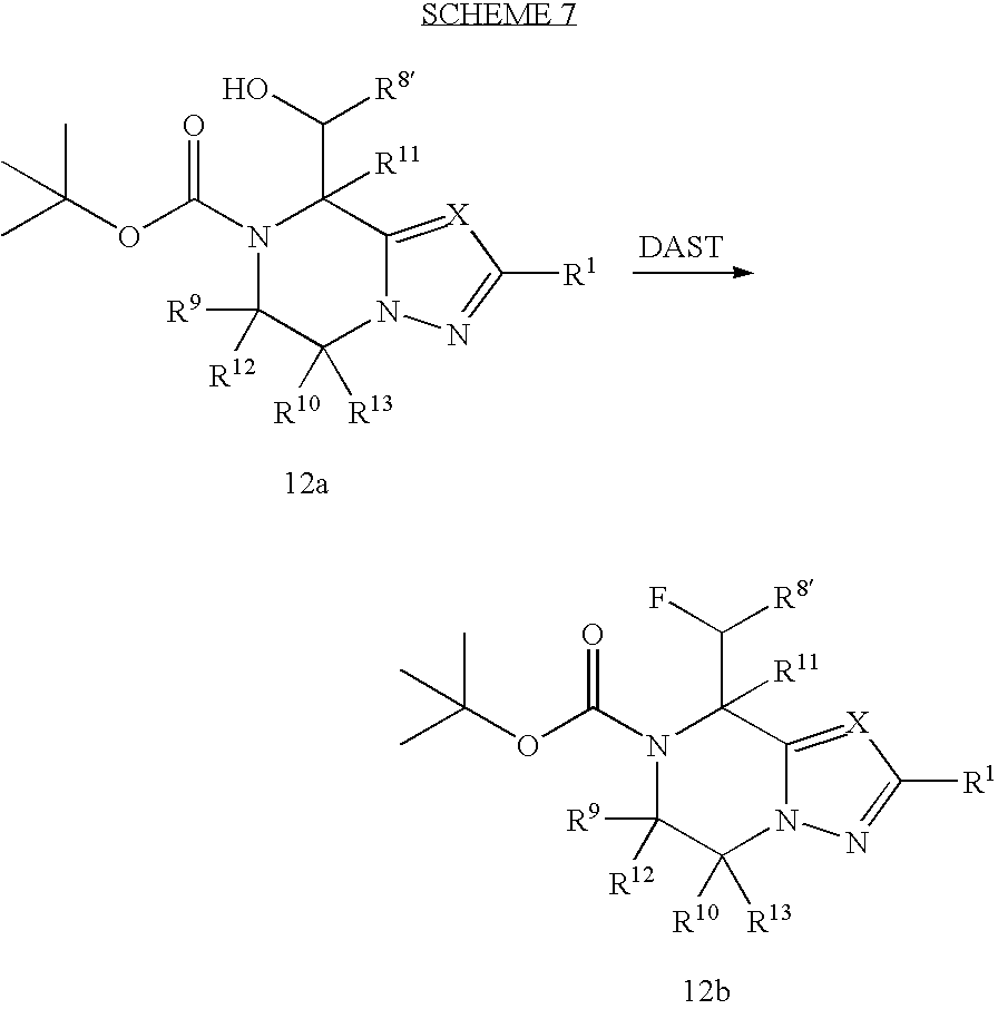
N1(C(OC(C)(C)C)=O)C([R9])([R12])C([R10])([R13])N2C(=[X]C([R1])=N2)C1(C([R8])F)[R11].N1(C(OC(C)(C)C)=O)C([R9])([R12])C([R10])([R13])N2C(=[X]C([R1])=N2)C1(C(O)[R8])[R11].[DAST]
